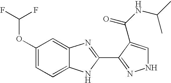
C1=C(OC(F)F)C=C2C(=C1)NC(C1=NNC=C1C(NC(C)C)=O)=N2
